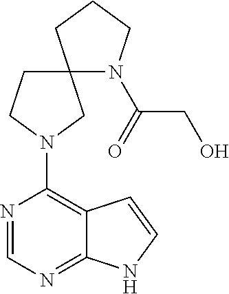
N1=CN=C2C(=C1N1CC3(N(C(CO)=O)CCC3)CC1)C=CN2
